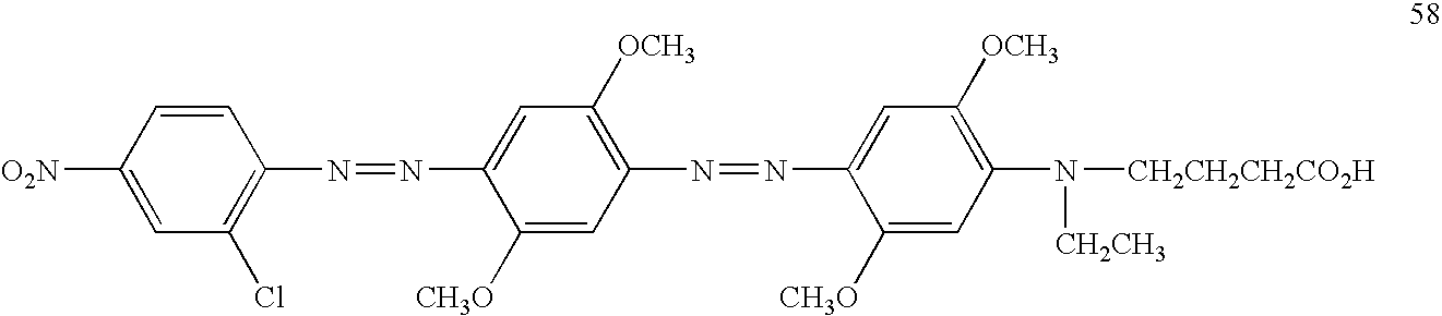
C1=CC(N=NC2=CC([OCH3])=C(N=NC3=CC([OCH3])=C(N([CH2CH2CH2CO2H])[CH2CH3])C=C3[CH3O])C=C2[CH3O])=C(Cl)C=C1[O2N]
